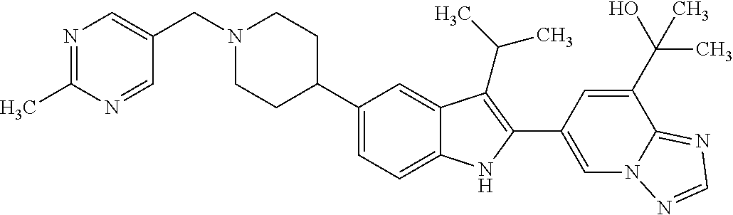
C(N1CCC(C2=CC=C3C(=C2)C(C(C)C)=C(C2=CN4C(=NC=N4)C(C(O)(C)C)=C2)N3)CC1)C1=CN=C(C)N=C1
